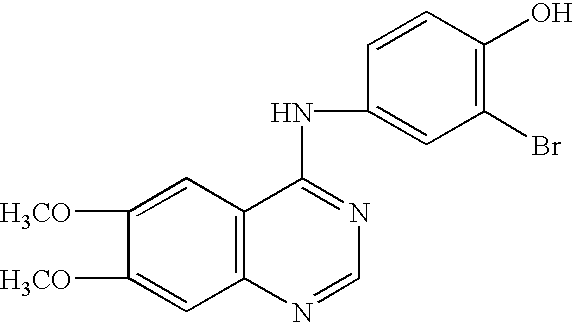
C1([H3CO])=CC2=C(C=C1[H3CO])C(NC1=CC(Br)=C(O)C=C1)=NC=N2
